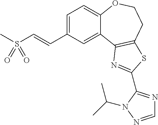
C1=C(C=CS(C)(=O)=O)C=C2C(=C1)OCCC1=C2N=C(C2=NC=NN2C(C)C)S1
